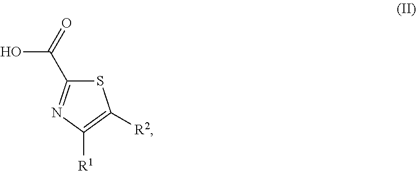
S1C(C(O)=O)=NC([R1])=C1[R2]
